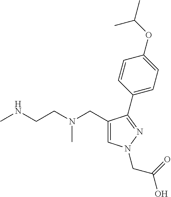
C1=C(CN(CCNC)C)C(C2=CC=C(OC(C)C)C=C2)=NN1CC(O)=O
